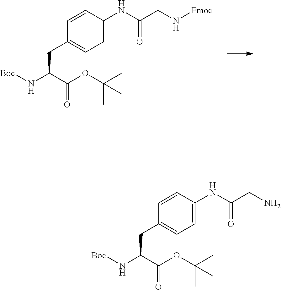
[Boc]NC(C(OC(C)(C)C)=O)CC1=CC=C(NC(CN[Fmoc])=O)C=C1.[Boc]NC(C(OC(C)(C)C)=O)CC1=CC=C(NC(CN)=O)C=C1
